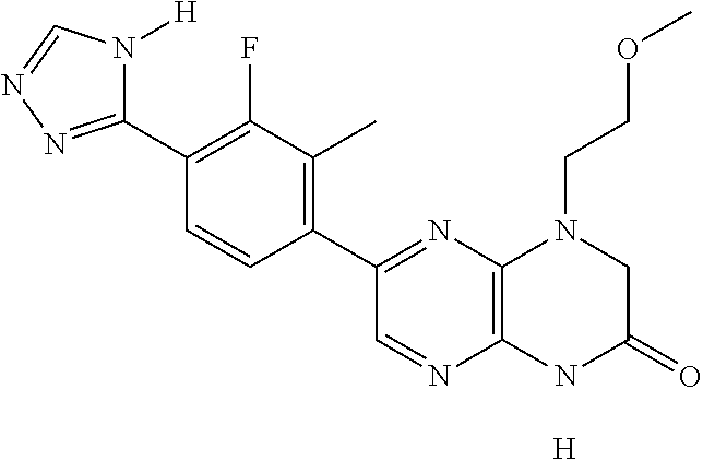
C1(C2=NN=CN2[H])=C(F)C(C)=C(C2=NC3=C(N=C2)NC(=O)CN3CCOC)C=C1.[H]
